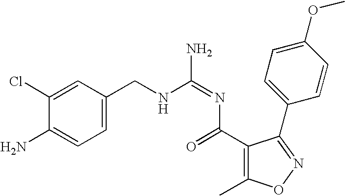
C1(N)=CC=C(CNC(=NC(=O)C2=C(C)ON=C2C2=CC=C(OC)C=C2)N)C=C1Cl
